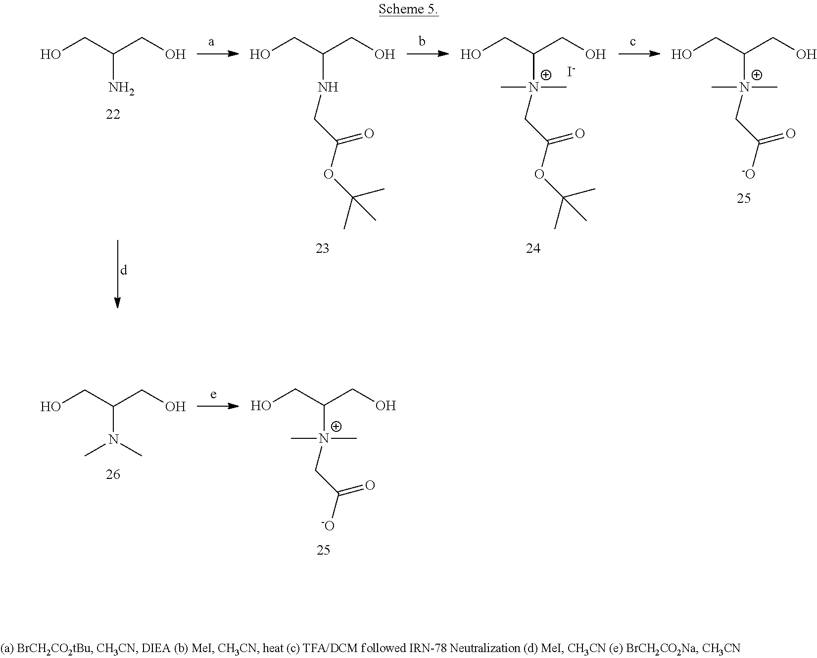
OCC(CO)N.OCC(CO)NCC(OC(C)(C)C)=O.OCC(CO)[N+](CC(OC(C)(C)C)=O)(C)C.[I-].OCC(CO)[N+](CC([-O])=O)(C)C.OCC(CO)N(C)C.OCC(CO)[N+](CC([-O])=O)(C)C
